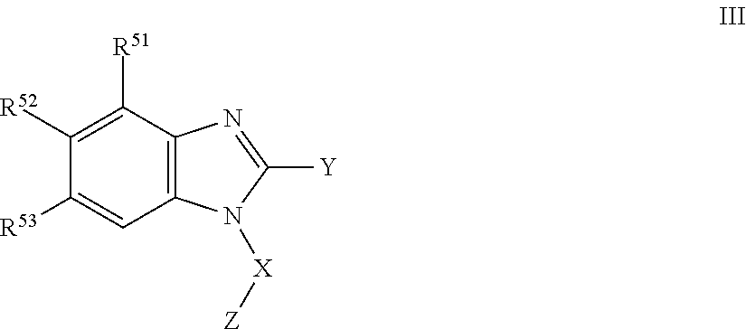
C1([R52])=C([R51])C2=C(C=C1[R53])N([X][Z])C([Y])=N2
